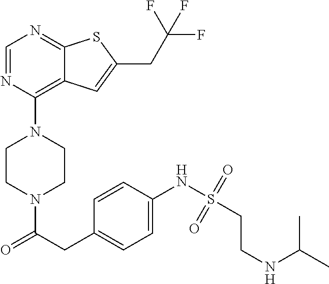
C1CN(C(CC2=CC=C(NS(CCNC(C)C)(=O)=O)C=C2)=O)CCN1C1=C2C(=NC=N1)SC(CC(F)(F)F)=C2
